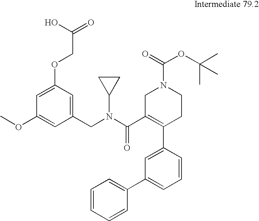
C1(CN(C(C2=C(C3=CC(C4=CC=CC=C4)=CC=C3)CCN(C(=O)OC(C)(C)C)C2)=O)C2CC2)=CC(OCC(O)=O)=CC(OC)=C1
